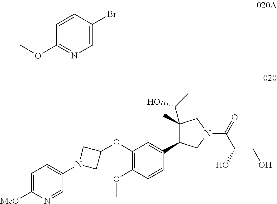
C1=CC(Br)=CN=C1OC.C1=C([MeO])N=CC(N2CC(OC3=C(OC)C=CC(C4C(C(O)C)(C)CN(C(C(CO)O)=O)C4)=C3)C2)=C1
